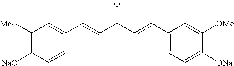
C1([MeO])=C([NaO])C=CC(C=CC(C=CC2=CC=C([ONa])C([OMe])=C2)=O)=C1
